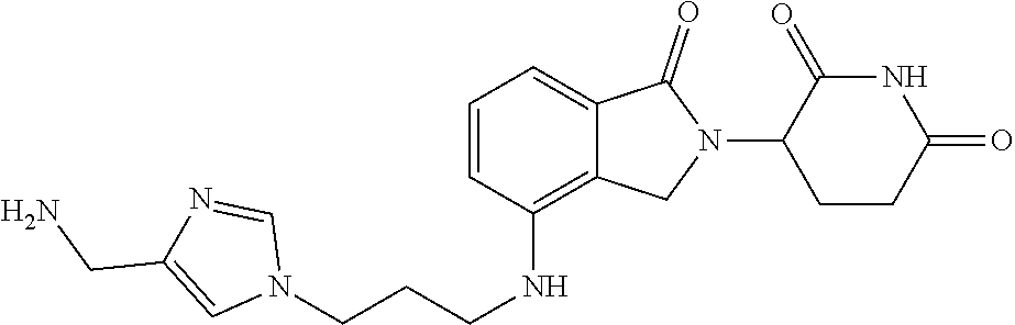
C1=C2C(=C(NCCCN3C=NC(CN)=C3)C=C1)CN(C1CCC(=O)NC1=O)C2=O
